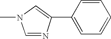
C1=C(C2=CN(C)C=N2)C=CC=C1
